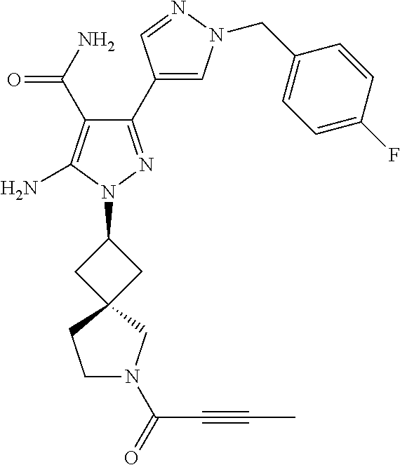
C1(C(=O)N)=C(N)N(C2CC3(C2)CCN(C(=O)C#CC)C3)N=C1C1=CN(CC2=CC=C(F)C=C2)N=C1
